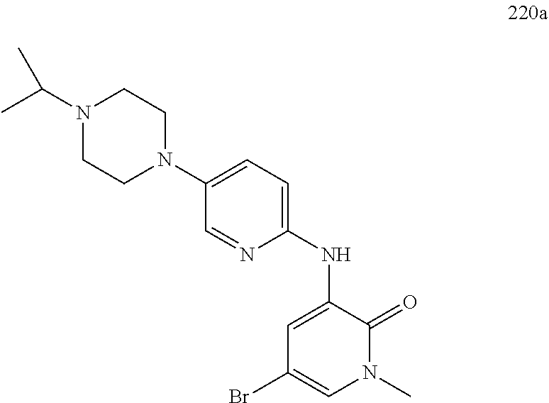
C1=C(NC2=CC=C(N3CCN(C(C)C)CC3)C=N2)C(=O)N(C)C=C1Br
